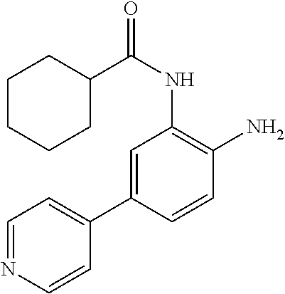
C1(C(NC2=C(N)C=CC(C3=CC=NC=C3)=C2)=O)CCCCC1
